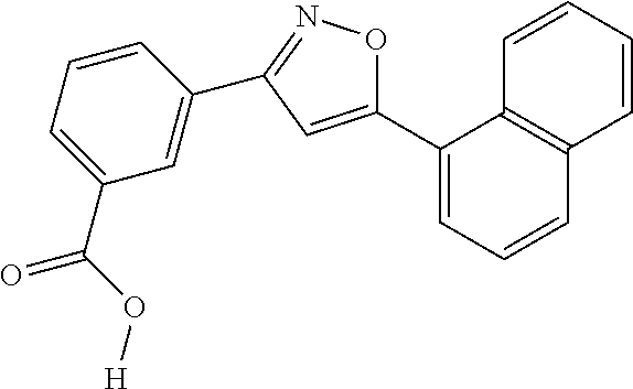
C1(C2=CC=CC3=C2C=CC=C3)=CC(C2=CC(C(O[H])=O)=CC=C2)=NO1
